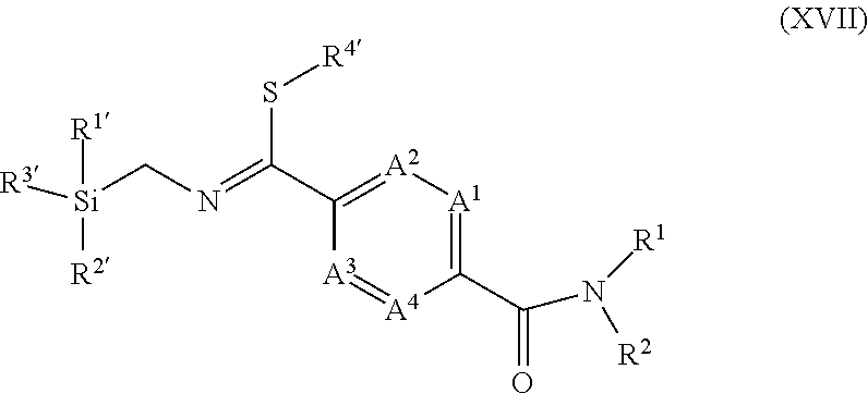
C(C1=[A2][A1]=C(C(=O)N([R2])[R1])[A4]=[A3]1)(S[R4])=NC[Si]([R1])([R2])[R3]
